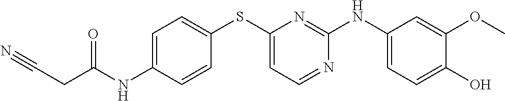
C1=C(NC(CC#N)=O)C=CC(SC2=CC=NC(NC3=CC=C(O)C(OC)=C3)=N2)=C1
